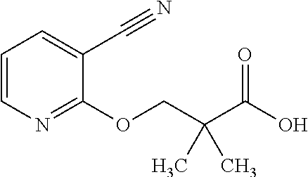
C1=CN=C(OCC(C(O)=O)(C)C)C(C#N)=C1
